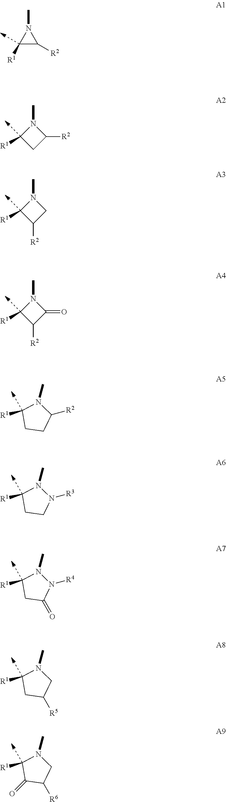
C1([R1])C([R2])N1C.C1([R1])CC([R2])N1C.C1([R1])C([R2])CN1C.C1([R1])C([R2])C(=O)N1C.C1CC([R2])N(C)C1[R1].C1CN([R3])N(C)C1[R1].C1C(=O)N([R4])N(C)C1[R1].C1C([R5])CN(C)C1[R1].C1(=O)C([R6])CN(C)C1[R1]
